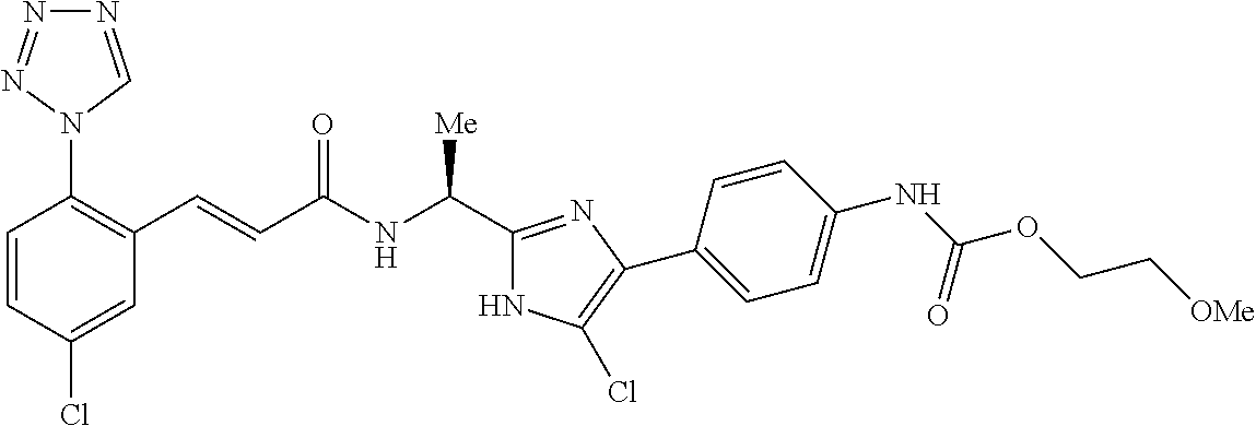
C1(Cl)=CC(C=CC(NC([Me])C2=NC(C3=CC=C(NC(OCC[OMe])=O)C=C3)=C(Cl)N2)=O)=C(N2C=NN=N2)C=C1
